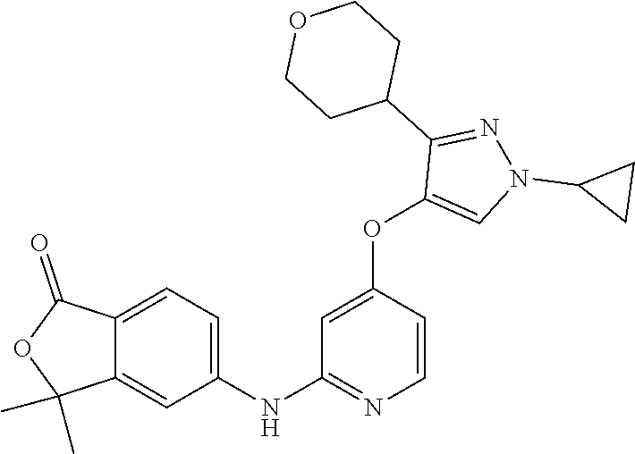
C1(NC2=NC=CC(OC3=CN(C4CC4)N=C3C3CCOCC3)=C2)=CC=C2C(=C1)C(C)(C)OC2=O
